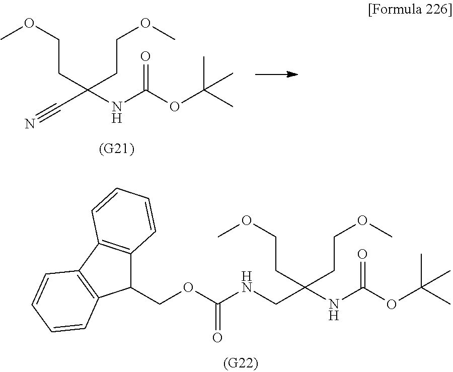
N#CC(NC(OC(C)(C)C)=O)(CCOC)CCOC.C(C(NC(OC(C)(C)C)=O)(CCOC)CCOC)NC(=O)OCC1C2=C(C3=C1C=CC=C3)C=CC=C2
